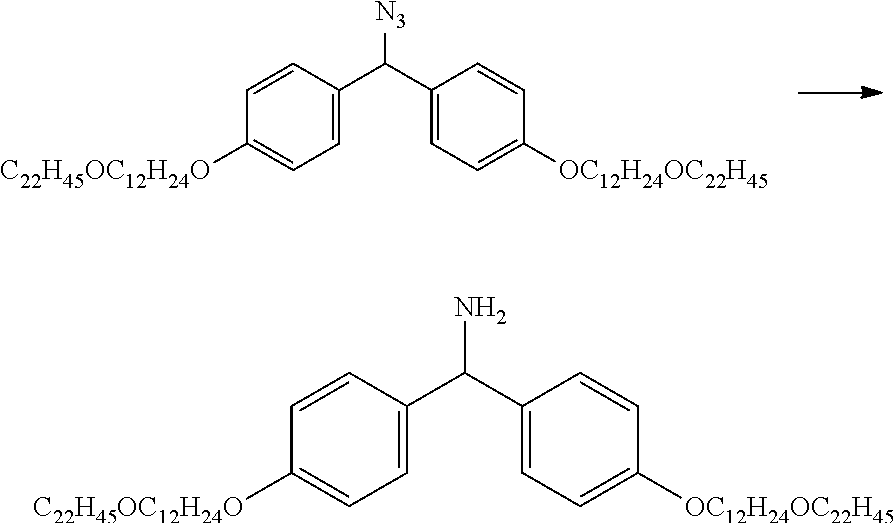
C1=CC(C(C2=CC=C([OC12H24OC22H45])C=C2)[N3])=CC=C1[C22H45OC12H24O].C1=CC(C(C2=CC=C([OC12H24OC22H45])C=C2)N)=CC=C1[C22H45OC12H24O]
